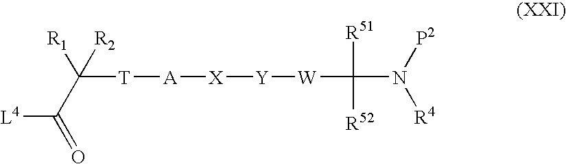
[L4]C(=O)C([T][A][X][Y][W]C([R51])([R52])N([P2])[R4])([R1])[R2]
